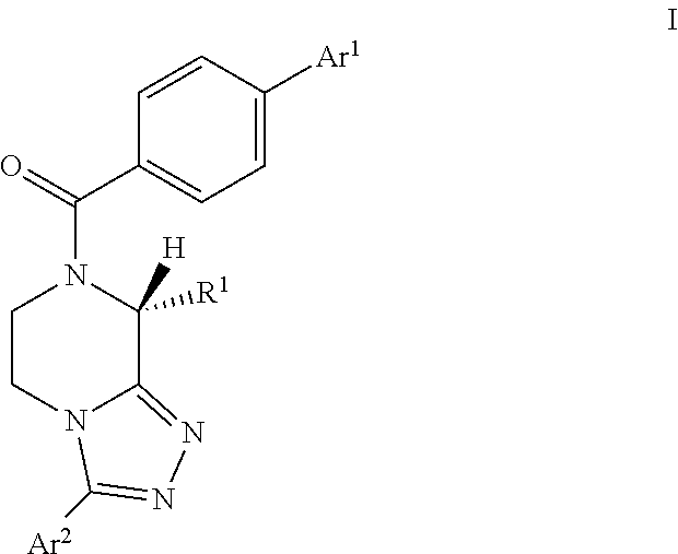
C1CN2C(=NN=C2[Ar2])C([H])([R1])N1C(=O)C1=CC=C([Ar1])C=C1
